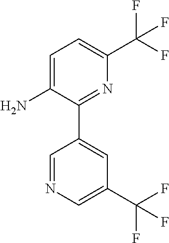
C1=C(N)C(C2=CC(C(F)(F)F)=CN=C2)=NC(C(F)(F)F)=C1
